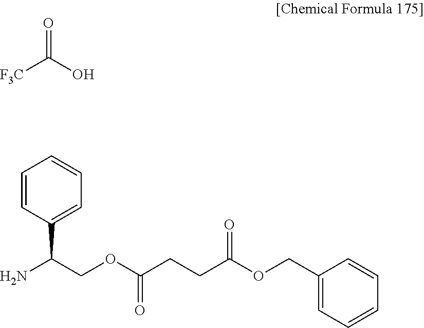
[F3C]C([OH])=O.C1=CC(C(COC(CCC(=O)OCC2=CC=CC=C2)=O)N)=CC=C1
